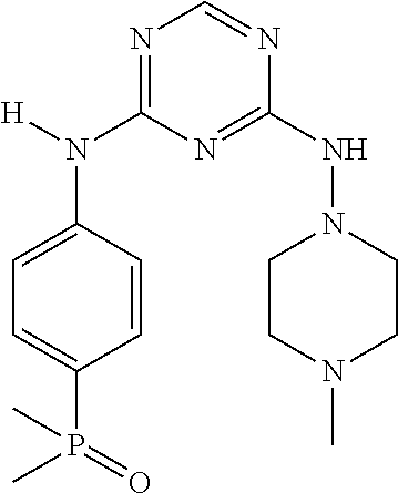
C1=CC(N([H])C2=NC=NC(NN3CCN(C)CC3)=N2)=CC=C1P(=O)(C)C
